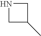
N1CC(C)C1
